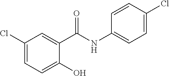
C1(Cl)=CC=C(O)C(C(NC2=CC=C(Cl)C=C2)=O)=C1
